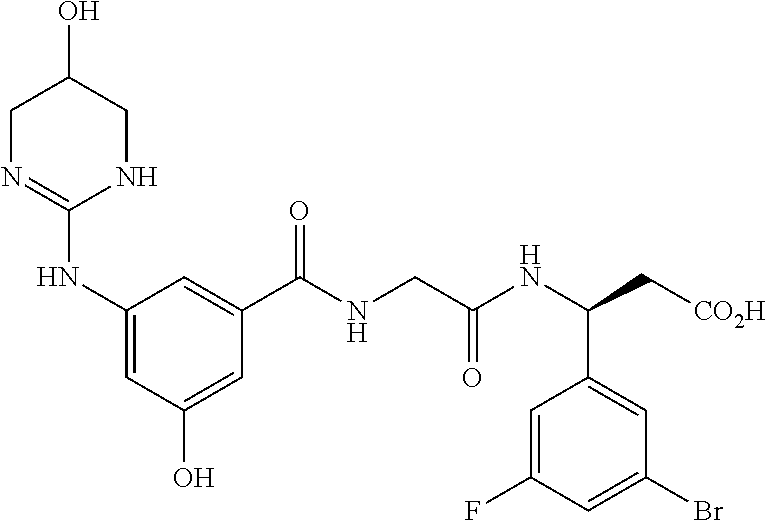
C1N=C(NC2=CC(O)=CC(C(NCC(NC(C[CO2H])C3=CC(Br)=CC(F)=C3)=O)=O)=C2)NCC1O
